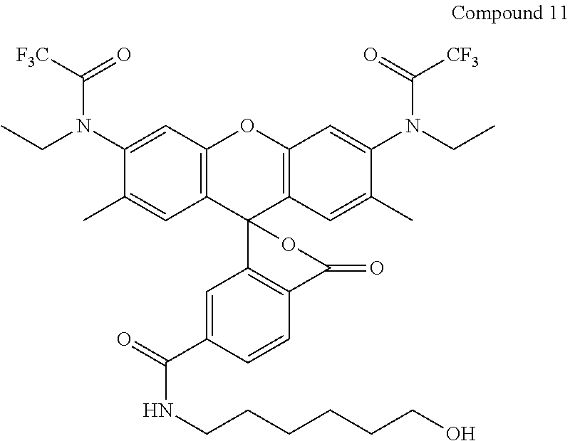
C1(N(CC)C(=O)[F3C])=CC2=C(C=C1C)C1(C3=C(O2)C=C(N(CC)C([CF3])=O)C(C)=C3)C2=C(C(=O)O1)C=CC(C(=O)NCCCCCCO)=C2
